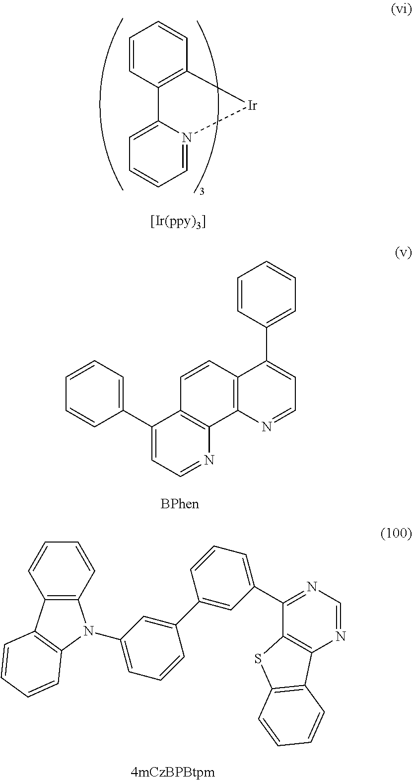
C1=CC(C2=CC=NC3=C2C=CC2=C3N=CC=C2C2=CC=CC=C2)=CC=C1.C1(C2=CC=CC(C3=CC(N4C5=C(C=CC=C5)C5=C4C=CC=C5)=CC=C3)=C2)=NC=NC2=C1SC1=C2C=CC=C1.C1=CC2=C(C=C1)[Ir]N1=CC=CC=C21
